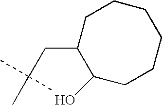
C1(CC(C)(C)C)C(O)CCCCCC1
